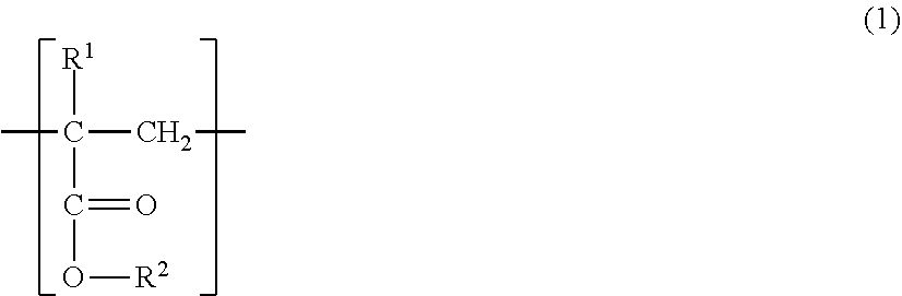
CC(CC)([R1])C(O[R2])=O
